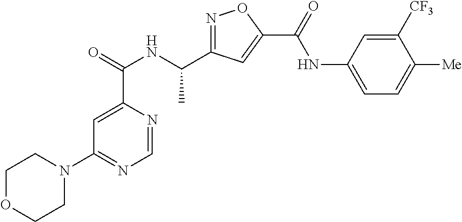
C1=NC(C(=O)NC(C2=NOC(C(=O)NC3=CC=C([Me])C([CF3])=C3)=C2)C)=CC(N2CCOCC2)=N1
